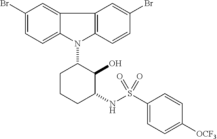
N1(C2CCCC(NS(C3=CC=C([OCF3])C=C3)(=O)=O)C2O)C2=C(C3=CC(Br)=CC=C13)C=C(Br)C=C2
